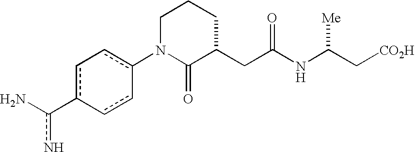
c1c(-c(N)n)-cc-c(N2C(=O)C(CC(NC(C[CO2H])[Me])=O)CCC2)c-1
